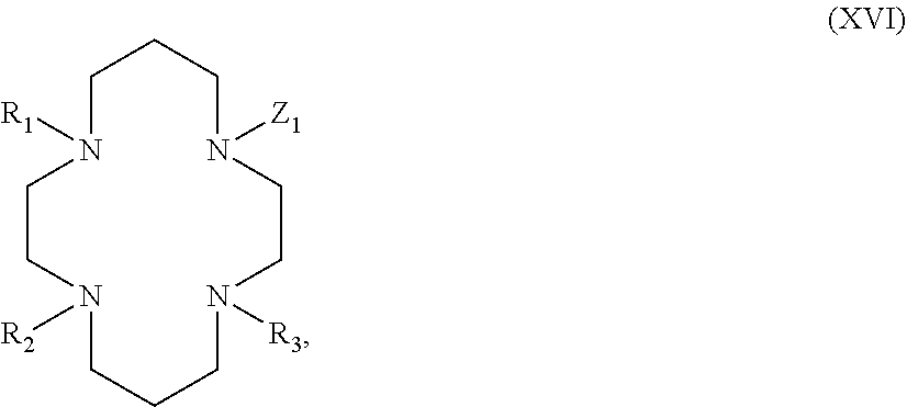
C1CN([R2])CCCN([R3])CCN([Z1])CCCN1[R1]
